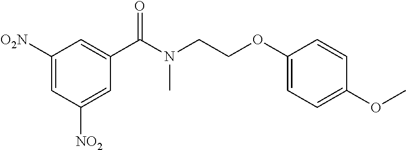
C1([O2N])=CC([NO2])=CC(C(N(CCOC2=CC=C(OC)C=C2)C)=O)=C1
